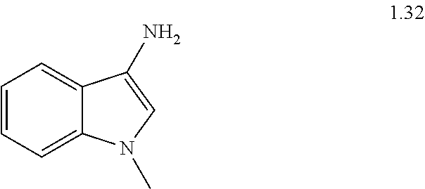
C1=CC=C2C(=C1)C(N)=CN2C
